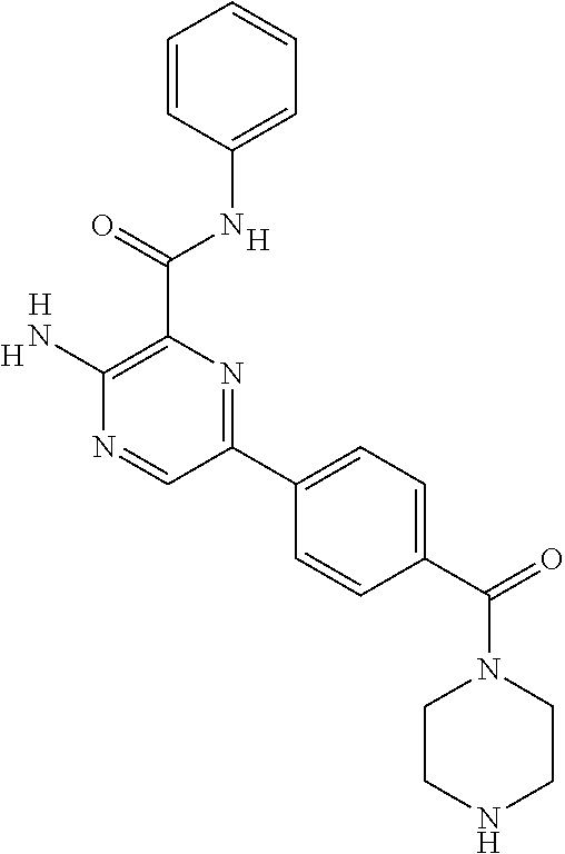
[H].C1(N)=C(C(NC2=CC=CC=C2)=O)N=C(C2=CC=C(C(N3CCNCC3)=O)C=C2)C=N1.[H].[H]
